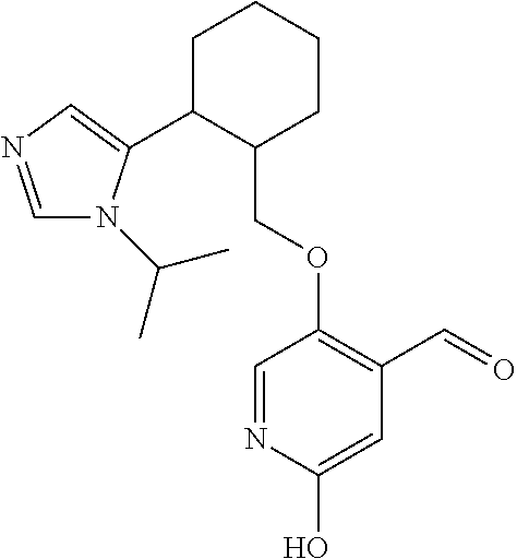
C1C(C2=CN=CN2C(C)C)C(COC2=C(C=O)C=C(O)N=C2)CCC1
